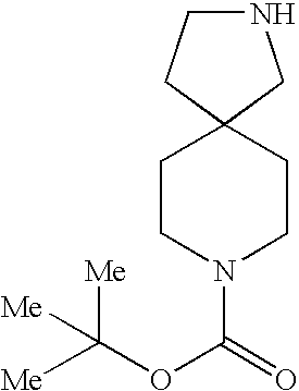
N1CCC2(C1)CCN(C(=O)OC([Me])([Me])[Me])CC2
